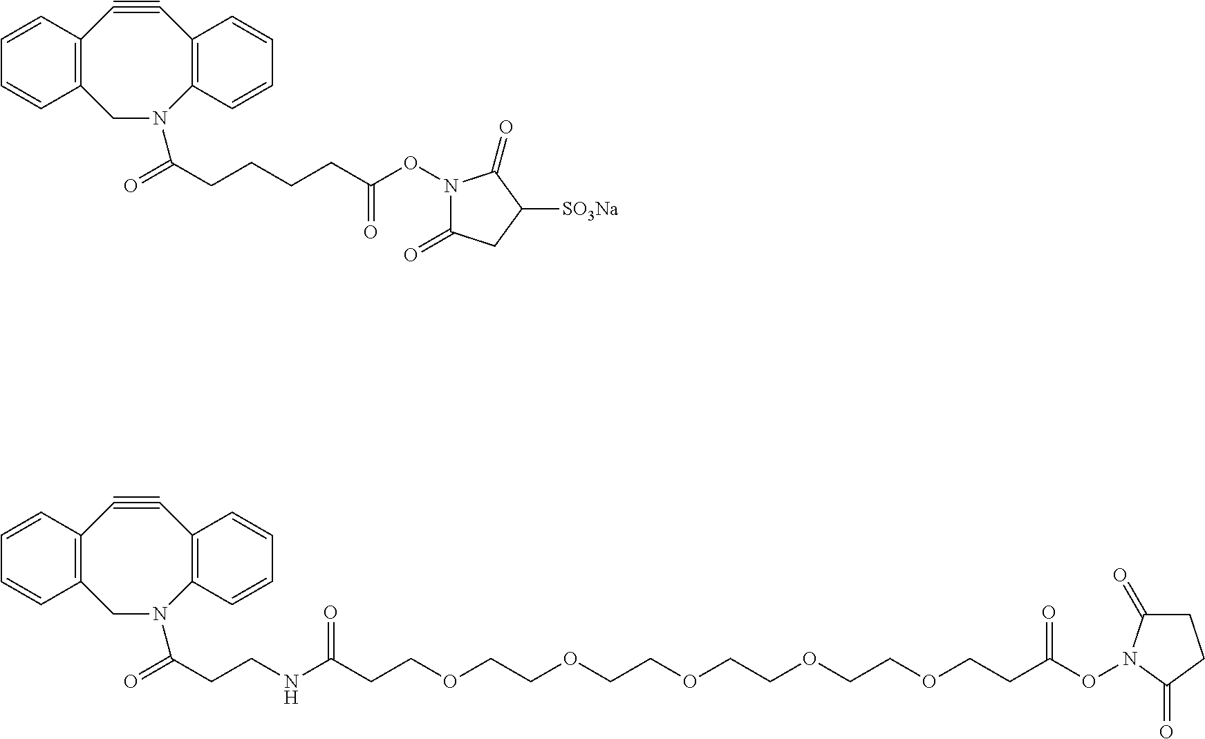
C1N(C(=O)CCCCC(=O)ON2C(=O)CC([SO3Na])C2=O)C2=C(C#CC3=C1C=CC=C3)C=CC=C2.C1N(C(=O)CCNC(CCOCCOCCOCCOCCOCCC(ON2C(=O)CCC2=O)=O)=O)C2=C(C#CC3=C1C=CC=C3)C=CC=C2
